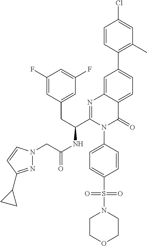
C1=CC(C2=CC=C3C(=C2)N=C(C(CC2=CC(F)=CC(F)=C2)NC(CN2N=C(C4CC4)C=C2)=O)N(C2=CC=C(S(=O)(=O)N4CCOCC4)C=C2)C3=O)=C(C)C=C1Cl
